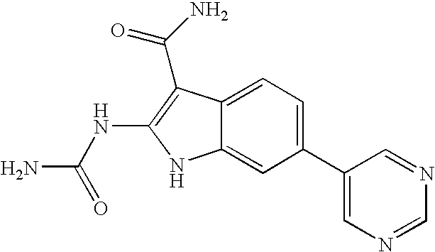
C1(C2=CN=CN=C2)=CC=C2C(=C1)NC(NC(N)=O)=C2C(=O)N
